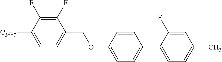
C1(F)=C(F)C([C3H7])=CC=C1COC1=CC=C(C2=CC=C(C)C=C2F)C=C1
